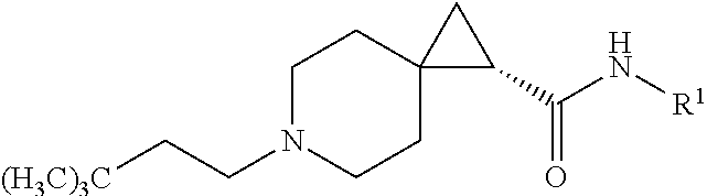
C(CN1CCC2(CC1)C(C(N[R1])=O)C2)[(H3C)3C]
